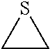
C1CS1
